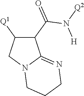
C12=NCCCN1CC([Q1])C2C(=O)N([Q2])[H]
